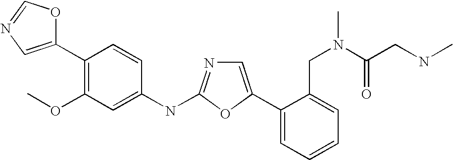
C1(C2=CN=C(NC3=CC(OC)=C(C4=CN=CO4)C=C3)O2)=CC=CC=C1CN(C(CNC)=O)C
